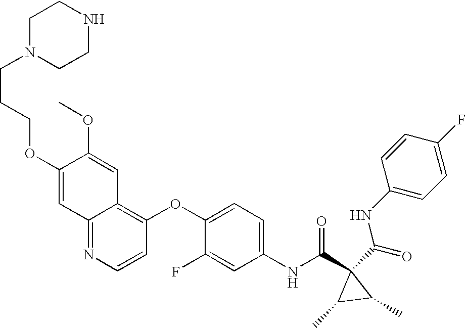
N1(CCCOC2=CC3=NC=CC(OC4=CC=C(NC(C5(C(=O)NC6=CC=C(F)C=C6)C(C)C5C)=O)C=C4F)=C3C=C2OC)CCNCC1
